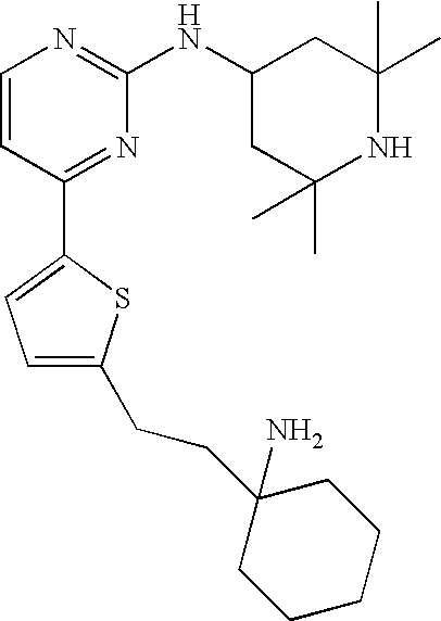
C1=CC(C2=CC=C(CCC3(N)CCCCC3)S2)=NC(NC2CC(C)(C)NC(C)(C)C2)=N1
